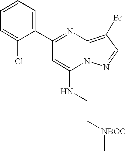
C1(C2=NC3=C(Br)C=NN3C(NCC[NBOC]C)=C2)=CC=CC=C1Cl
